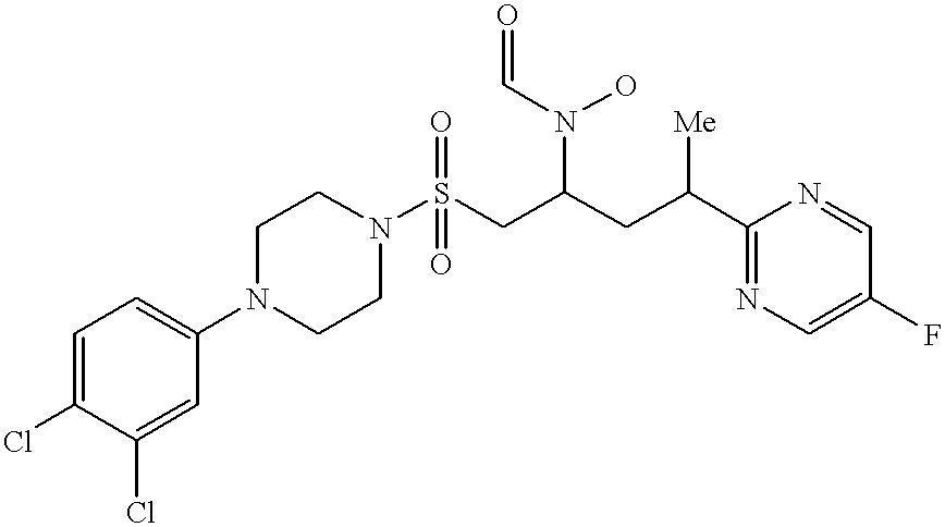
C1=C(Cl)C(Cl)=CC(N2CCN(S(CC(CC(C3=NC=C(F)C=N3)[Me])N(C=O)O)(=O)=O)CC2)=C1
